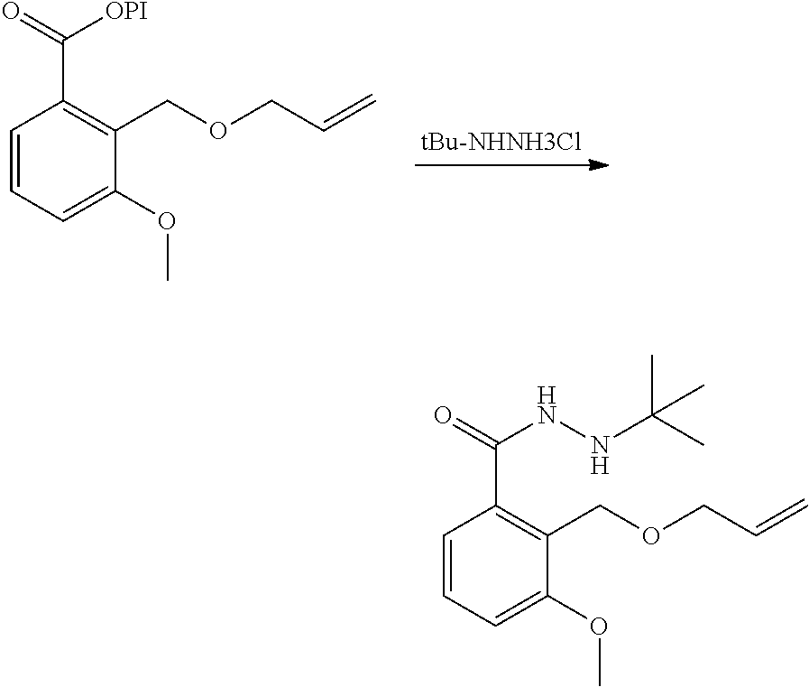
C1=CC=C(OC)C(COCC=C)=C1C(=O)[OPI].[tBu-NHNH3Cl].C1=CC=C(OC)C(COCC=C)=C1C(=O)NNC(C)(C)C
